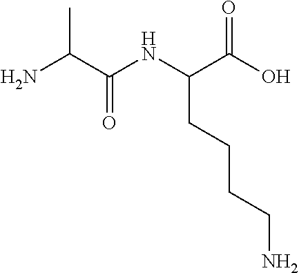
C(CC(NC(C(N)C)=O)C(O)=O)CCN
